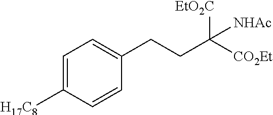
C(CCC1=CC=C([H17C8])C=C1)([CO2Et])([NHAc])[EtO2C]
